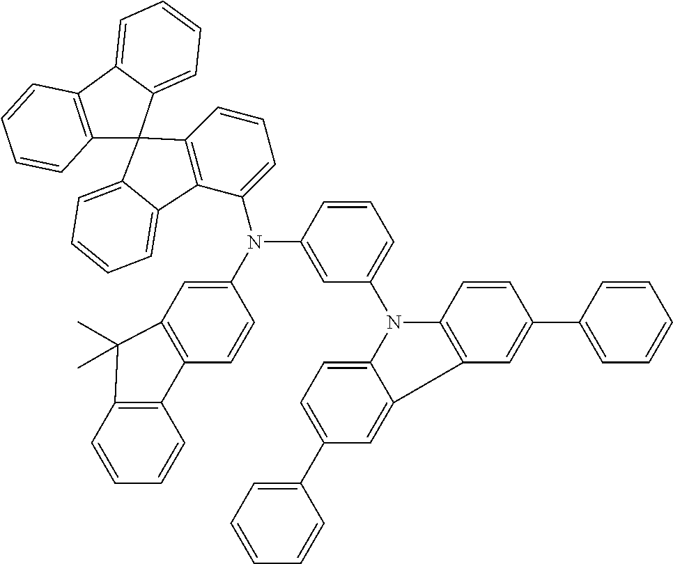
C12=C(C3=CC=CC=C3C13C1=C(C(N(C4=CC(N5C6=CC=C(C7=CC=CC=C7)C=C6C6=C5C=CC(C5=CC=CC=C5)=C6)=CC=C4)C4=CC5=C(C=C4)C4=C(C=CC=C4)C5(C)C)=CC=C1)C1=CC=CC=C31)C=CC=C2
